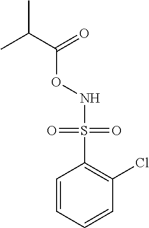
N(OC(=O)C(C)C)S(C1=C(Cl)C=CC=C1)(=O)=O
